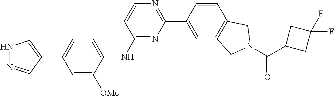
N1N=CC(C2=CC=C(NC3=NC(C4=CC5=C(C=C4)CN(C(C4CC(F)(F)C4)=O)C5)=NC=C3)C([OMe])=C2)=C1
